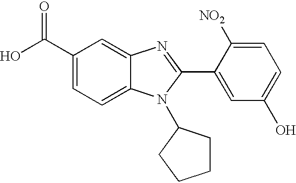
C1(C(O)=O)=CC=C2C(=C1)N=C(C1=CC(O)=CC=C1[NO2])N2C1CCCC1
